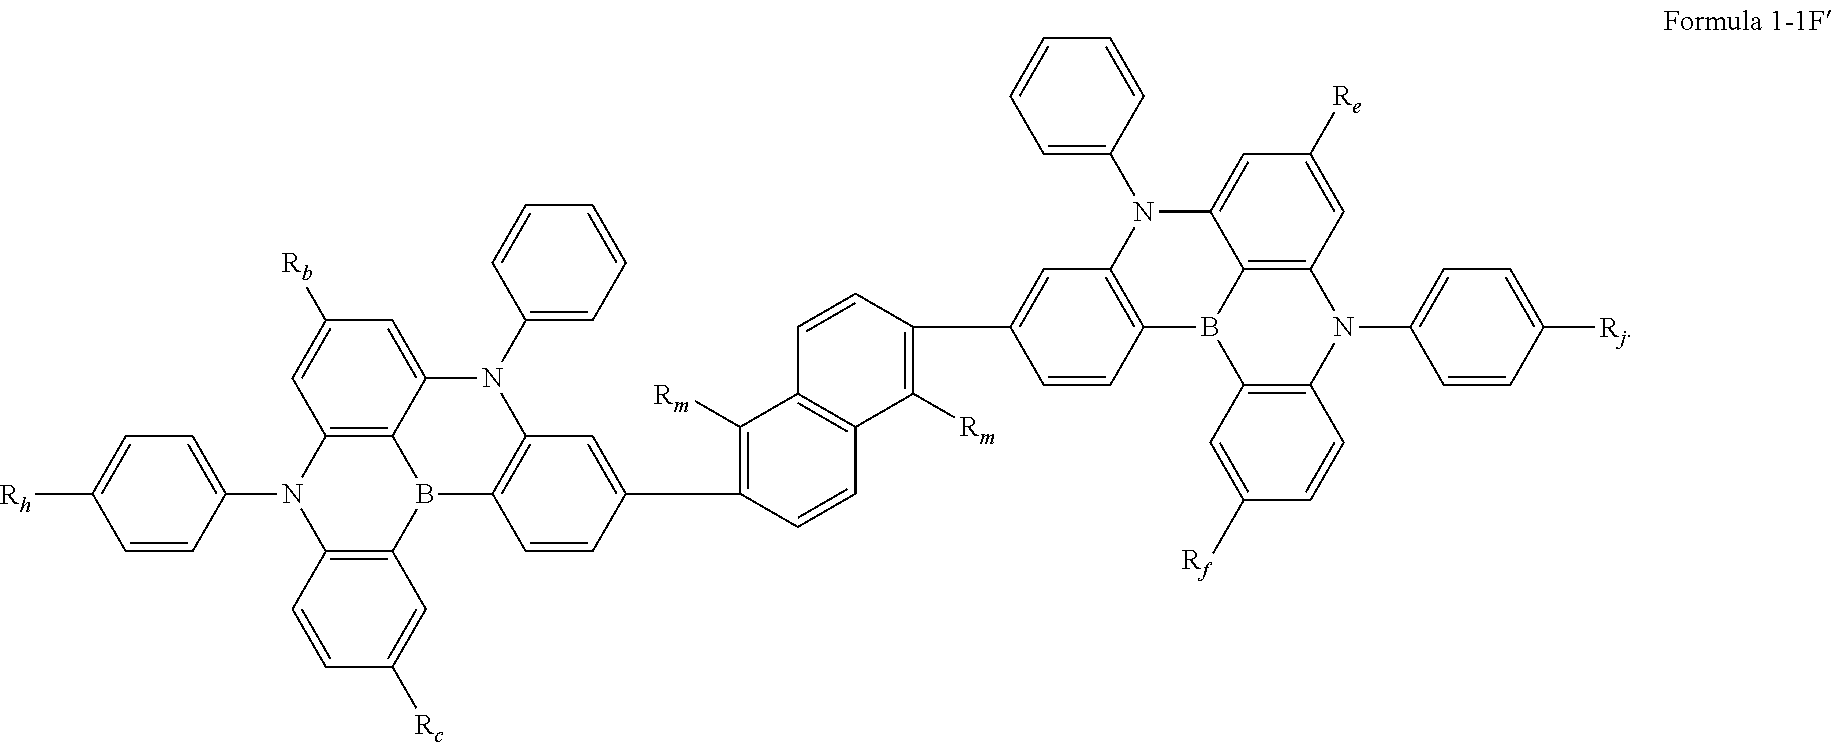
C1(C2=C([Rm])C3=C(C([Rm])=C(C4=CC5=C(C=C4)B4C6=C(N(C7=CC=C([Rh])C=C7)C7=C4C=C([Rc])C=C7)C=C([Rb])C=C6N5C4=CC=CC=C4)C=C3)C=C2)=CC2=C(C=C1)B1C3=C(N(C4=CC=C([Rj])C=C4)C4=C1C=C([Rf])C=C4)C=C([Re])C=C3N2C1=CC=CC=C1
